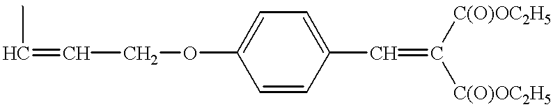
C(=CCOC1=CC=C(C=C([C(O)OC2H5])[C(O)OC2H5])C=C1)C
